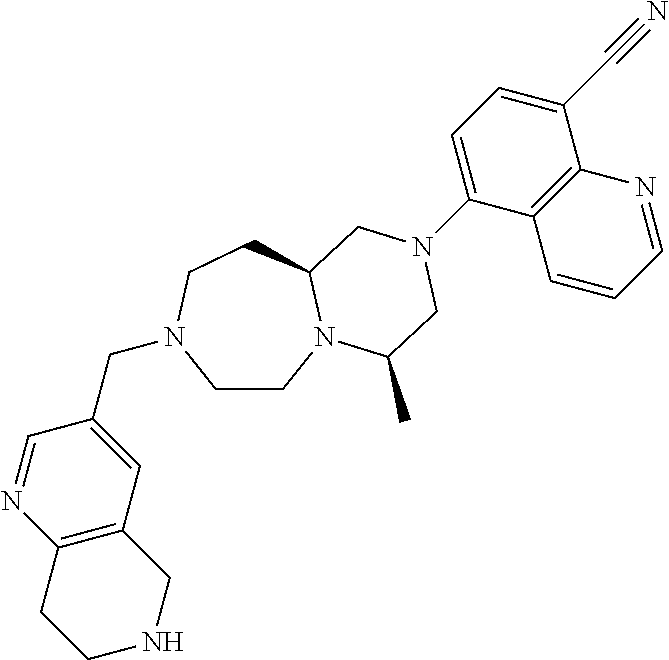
C1CN2C(CCN1CC1=CC3=C(N=C1)CCNC3)CN(C1=CC=C(C#N)C3=C1C=CC=N3)CC2C
